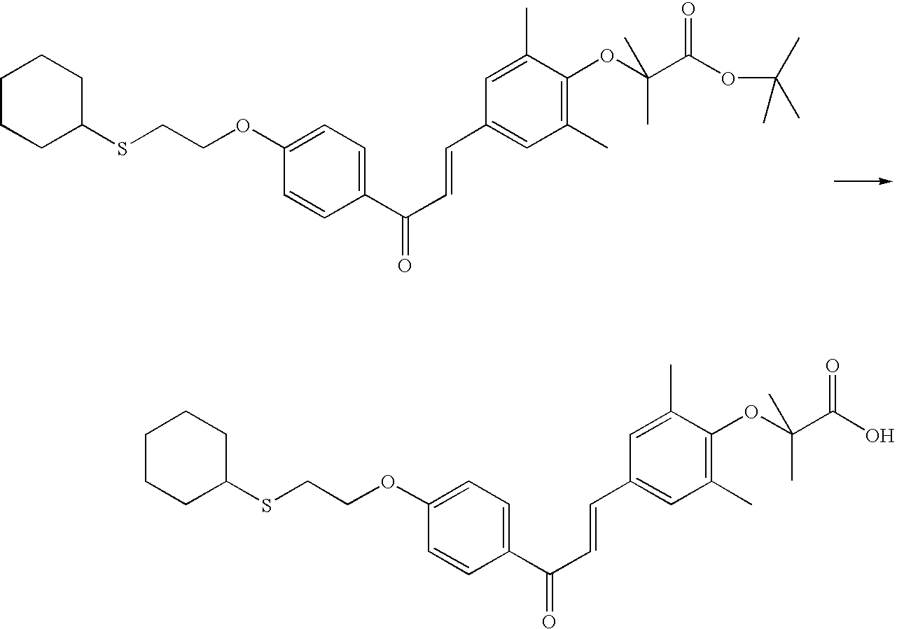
C1=C(OCCSC2CCCCC2)C=CC(C(C=CC2=CC(C)=C(OC(C(OC(C)(C)C)=O)(C)C)C(C)=C2)=O)=C1.C1=C(OCCSC2CCCCC2)C=CC(C(C=CC2=CC(C)=C(OC(C(O)=O)(C)C)C(C)=C2)=O)=C1
